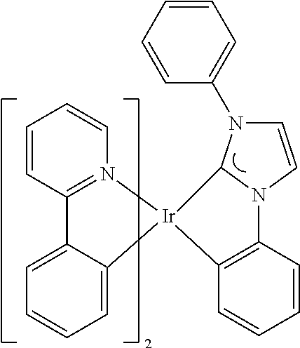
N12C3=C(C=CC=C3)[Ir]3(N4=C(C=CC=C4)C4=CC=CC=C43)C1N(C1=CC=CC=C1)C=C2
